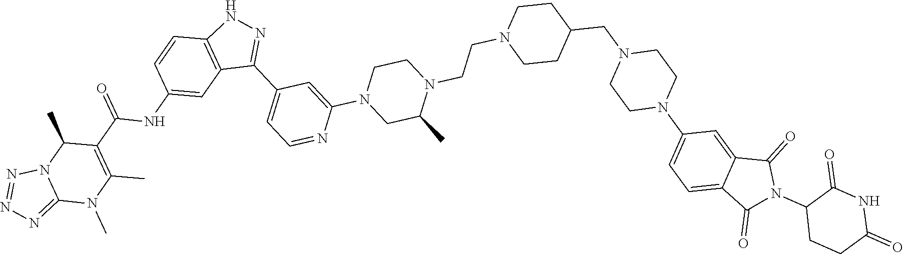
C12=NN=NN1C(C)C(C(=O)NC1=CC3=C(C=C1)NN=C3C1=CC=NC(N3CC(C)N(CCN4CCC(CN5CCN(C6=CC=C7C(=C6)C(=O)N(C6CCC(=O)NC6=O)C7=O)CC5)CC4)CC3)=C1)=C(C)N2C
